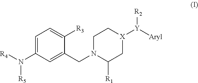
C1=C(N([R4])[R5])C=C(CN2CC[X]([Y]([Aryl])[R2])CC2[R1])C([R3])=C1
